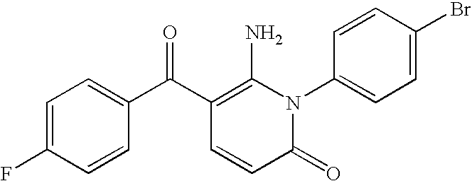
C1(=O)N(C2=CC=C(Br)C=C2)C(N)=C(C(C2=CC=C(F)C=C2)=O)C=C1
